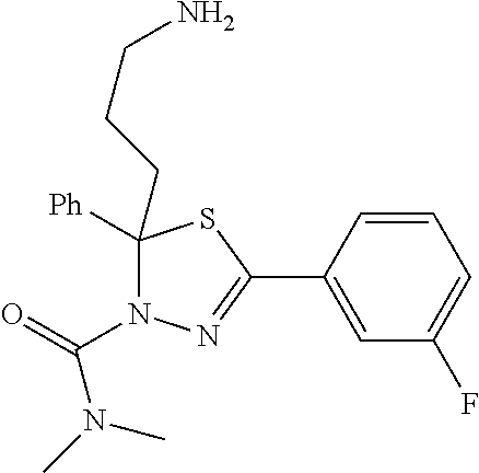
C1([Ph])(CCCN)N(C(N(C)C)=O)N=C(C2=CC(F)=CC=C2)S1
